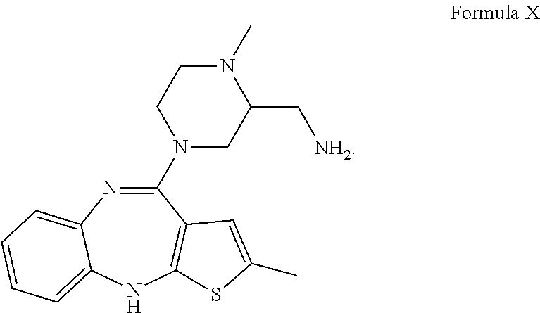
C1(N2CC(C[NH2])N(C)CC2)=NC2=CC=CC=C2NC2=C1C=C(C)S2
